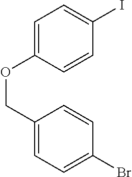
C1=CC(OCC2=CC=C(Br)C=C2)=CC=C1I
